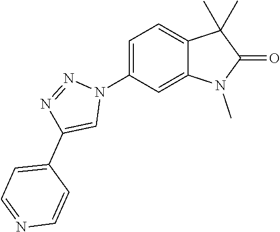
C1=C(N2N=NC(C3=CC=NC=C3)=C2)C=C2C(=C1)C(C)(C)C(=O)N2C
